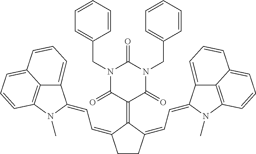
C1CC(=CC=C2C3=CC=CC4=CC=CC(=C34)N2C)C(=C2C(=O)N(CC3=CC=CC=C3)C(=O)N(CC3=CC=CC=C3)C2=O)C1=CC=C1C2=CC=CC3=CC=CC(=C23)N1C
